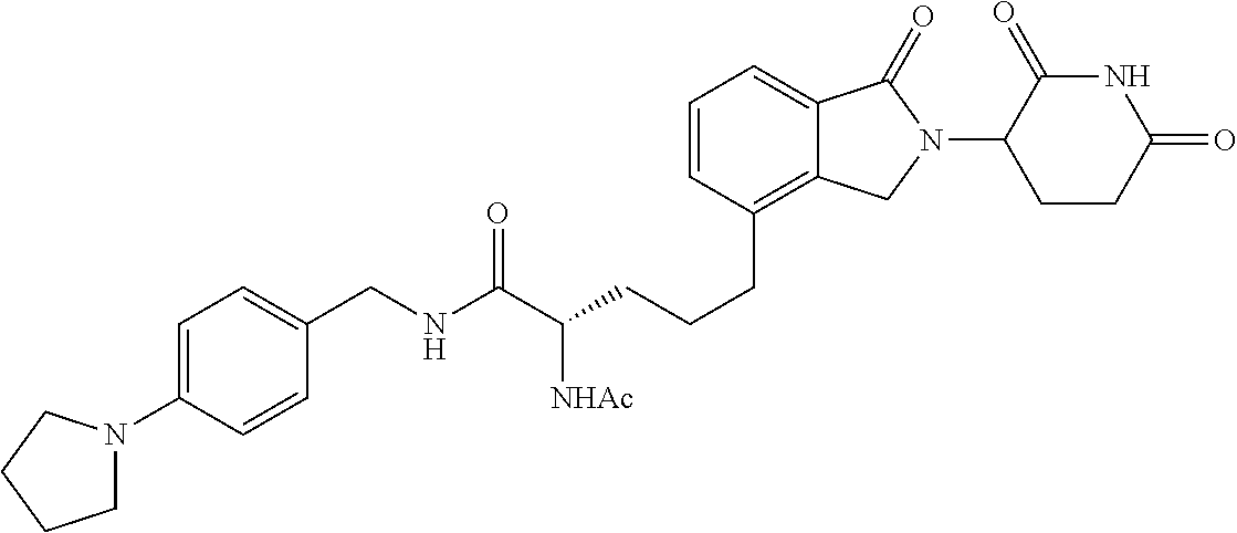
C(CCC1=C2C(=CC=C1)C(=O)N(C1C(=O)NC(=O)CC1)C2)C(C(NCC1=CC=C(N2CCCC2)C=C1)=O)[NHAc]
